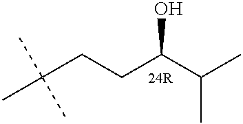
CC(CCC(C(C)C)O)(C)C
